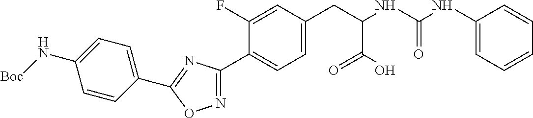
C1=C(F)C(C2=NOC(C3=CC=C(N[Boc])C=C3)=N2)=CC=C1CC(C(=O)O)NC(=O)NC1=CC=CC=C1
